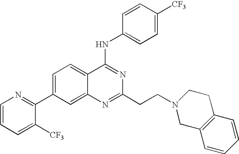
C1=CC=C([CF3])C(C2=CC=C3C(=C2)N=C(CCN2CC4=C(CC2)C=CC=C4)N=C3NC2=CC=C([CF3])C=C2)=N1
